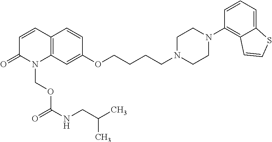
C1=CC2=C(N(COC(=O)NCC(C)C)C1=O)C=C(OCCCCN1CCN(C3=C4C(=CC=C3)SC=C4)CC1)C=C2
